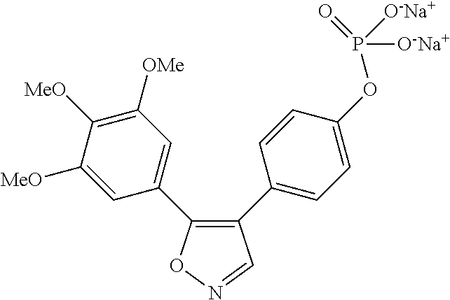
C1(C2=CC=C(OP([O-Na+])(=O)[O-Na+])C=C2)=C(C2=CC([OMe])=C([MeO])C([MeO])=C2)ON=C1
